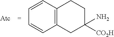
C1=CC2=C(C=C1)CC(N)([CO2H])CC2
